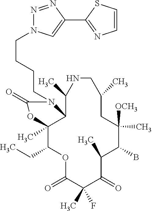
O1C(=O)C(C)(F)C(=O)C(C)C(B)C([OCH3])(C)CC(C)CNC(C)C2C(C)(C1CC)OC(=O)N2CCCCN1N=NC(C2=NC=CS2)=C1
